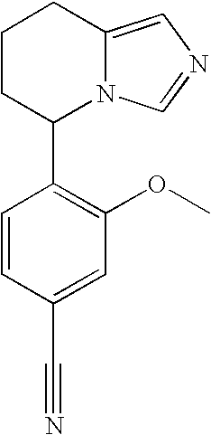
C1CC(C2=C(OC)C=C(C#N)C=C2)N2C(=CN=C2)C1
